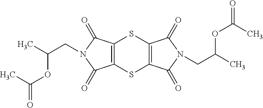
C12=C(C(=O)N(CC(OC(C)=O)C)C1=O)SC1=C(S2)C(=O)N(CC(OC(C)=O)C)C1=O
